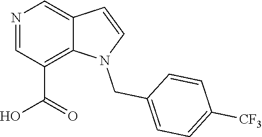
N1=CC(C(O)=O)=C2C(=C1)C=CN2CC1=CC=C([CF3])C=C1
